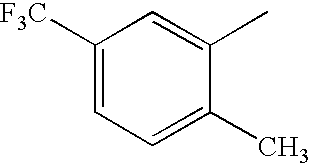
C1([F3C])=CC=C(C)C(C)=C1
